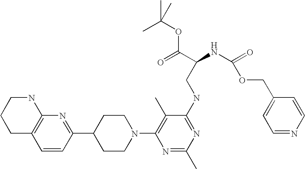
C1=CC(C2CCN(C3=C(C)C(NCC(NC(=O)OCC4=CC=NC=C4)C(=O)OC(C)(C)C)=NC(C)=N3)CC2)=NC2=C1CCCN2
